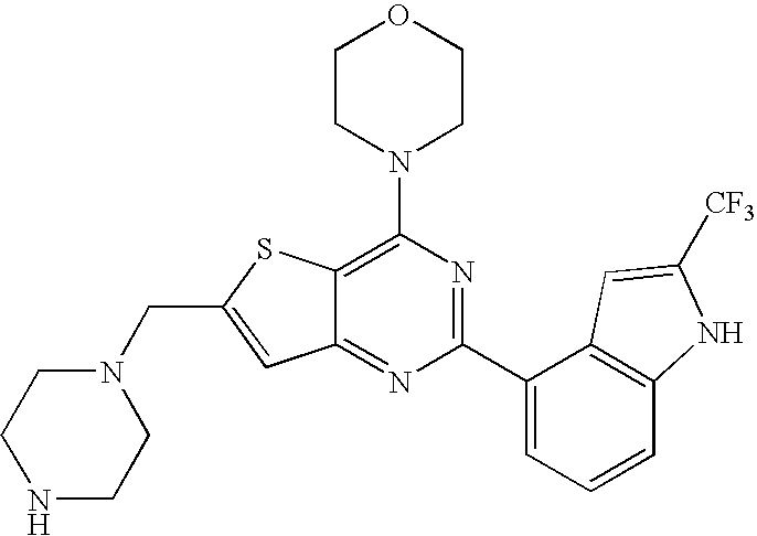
N1(CC2=CC3=NC(C4=CC=CC5=C4C=C([CF3])N5)=NC(N4CCOCC4)=C3S2)CCNCC1
